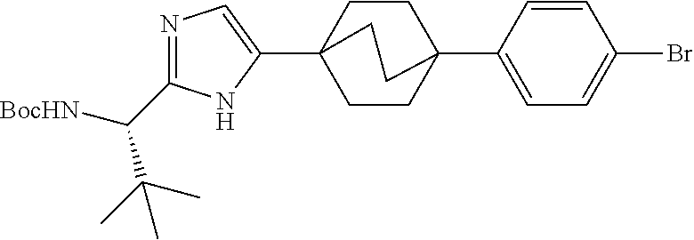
C1CC2(C3=CC=C(Br)C=C3)CCC1(C1=CN=C(C(C(C)(C)C)[BocHN])N1)CC2
